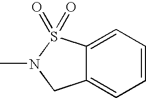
C1=CC=C2C(=C1)CN(C)S2(=O)=O
